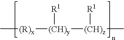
C[(R)x][(CH)y]([(CH)z](C)[R1])[R1]
